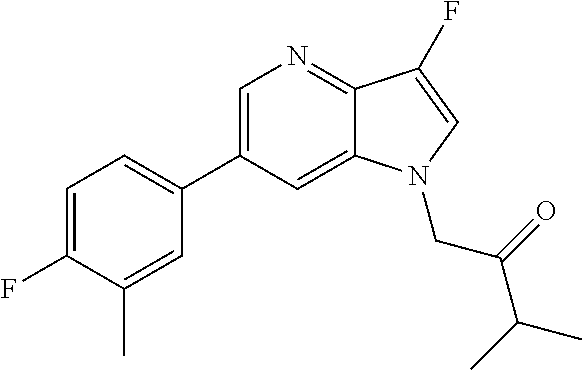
C1=C(C2=CC=C(F)C(C)=C2)C=C2C(=N1)C(F)=CN2CC(=O)C(C)C
